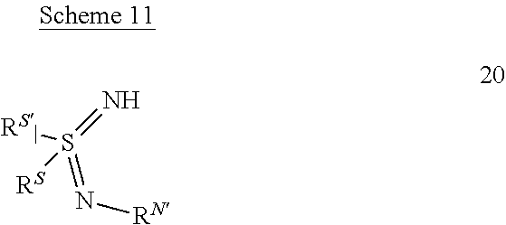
N(=S(=N)([RS])[RS])[RN]
